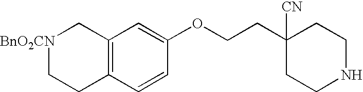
[BnO2CN]1CCC2=C(C1)C=C(OCCC1([CN])CCNCC1)C=C2
